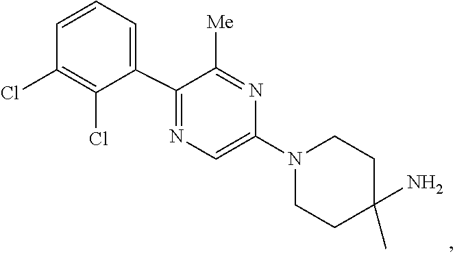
C1=C(N2CCC(N)(C)CC2)N=C([Me])C(C2=CC=CC(Cl)=C2Cl)=N1
